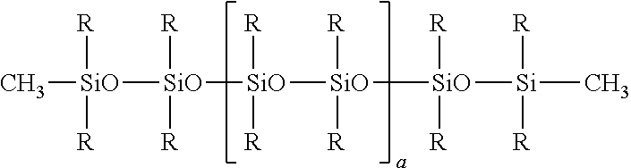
C[SiO]([SiO]([SiO]([SiO]([SiO]([Si](C)([R])[R])([R])[R])([R])[R])([R])[R])([R])[R])([R])[R]
